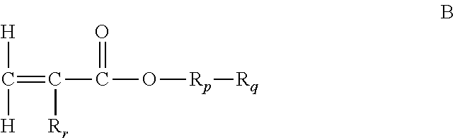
[H]C(=C([Rr])C(=O)O[Rp][Rq])[H]
